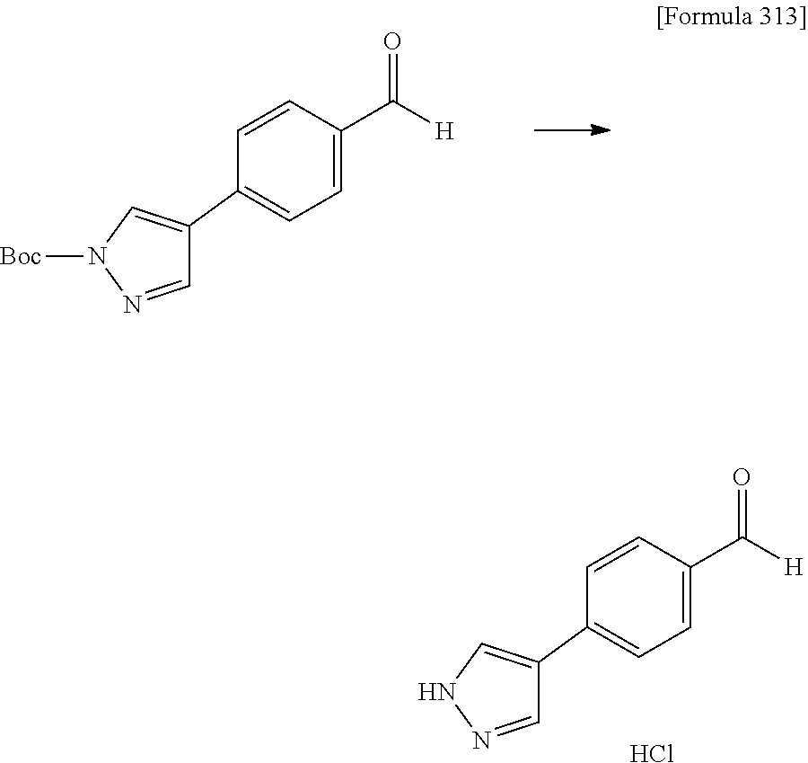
C1(C2=CC=C(C([H])=O)C=C2)=CN([Boc])N=C1.C1(C2=CC=C(C([H])=O)C=C2)=CNN=C1.Cl
